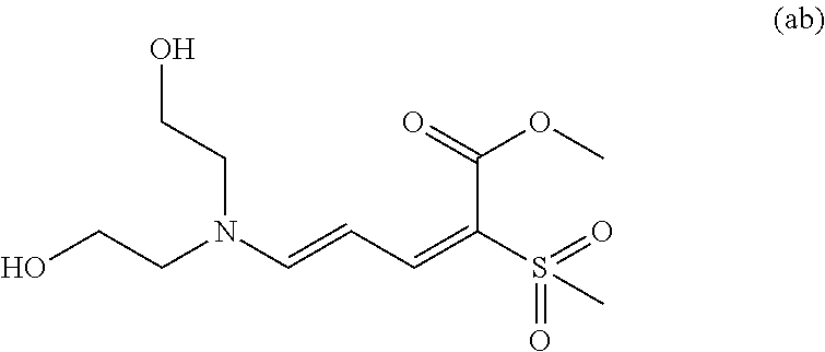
OCCN(C=CC=C(S(=O)(=O)C)C(=O)OC)CCO
